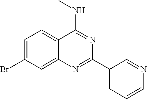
C1=C(Br)C=C2C(=C1)C(NC)=NC(C1=CC=CN=C1)=N2
